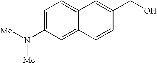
C1=C(N([Me])[Me])C=C2C(=C1)C=C(CO)C=C2
